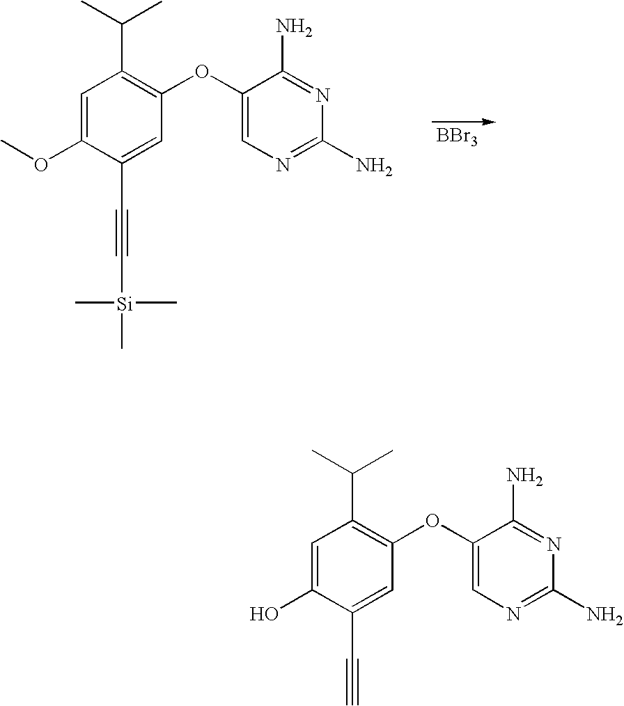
C1=C(OC)C(C#C[Si](C)(C)C)=CC(OC2=CN=C(N)N=C2N)=C1C(C)C.[BBr3].C1=C(O)C(C#C)=CC(OC2=CN=C(N)N=C2N)=C1C(C)C
